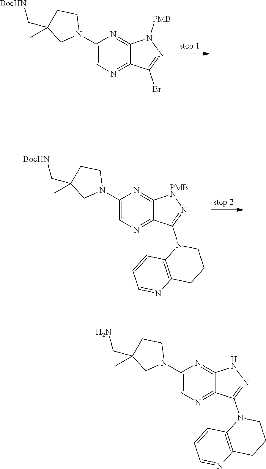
C1(N2CCC(C[BocHN])(C)C2)=CN=C2C(=N1)N([PMB])N=C2Br.C1(N2CCC(C[BocHN])(C)C2)=CN=C2C(=N1)[PMBN]N=C2N1C2=C(CCC1)N=CC=C2.C1(N2CCC(CN)(C)C2)=CN=C2C(=N1)NN=C2N1C2=C(CCC1)N=CC=C2
